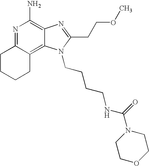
N1=C2C(=C3C(=C1N)N=C(CCOC)N3CCCCNC(N1CCOCC1)=O)CCCC2
